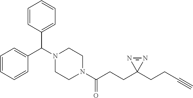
N1(C(=O)CCC2(CCC#C)N=N2)CCN(C(C2=CC=CC=C2)C2=CC=CC=C2)CC1
